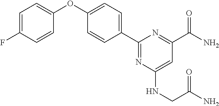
C1(C2=CC=C(OC3=CC=C(F)C=C3)C=C2)=NC(NCC(=O)N)=CC(C(=O)N)=N1
